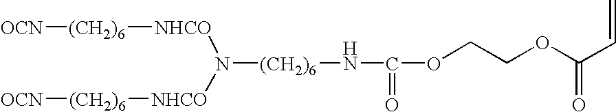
[OCN][(CH2)6][NHCO]N([NHCO][(CH2)6][OCN])[(CH2)6]NC(OCCOC(C=C)=O)=O
